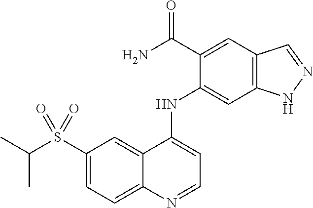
C1(S(C(C)C)(=O)=O)=CC=C2C(=C1)C(NC1=CC3=C(C=C1C(N)=O)C=NN3)=CC=N2
